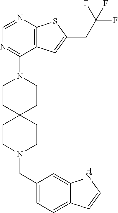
C12=C(C=C(CC(F)(F)F)S1)C(N1CCC3(CC1)CCN(CC1=CC=C4C(=C1)NC=C4)CC3)=NC=N2
